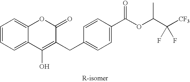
C1=CC=C2C(=C1)OC(=O)C(CC1=CC=C(C(OC(C([CF3])(F)F)C)=O)C=C1)=C2O
